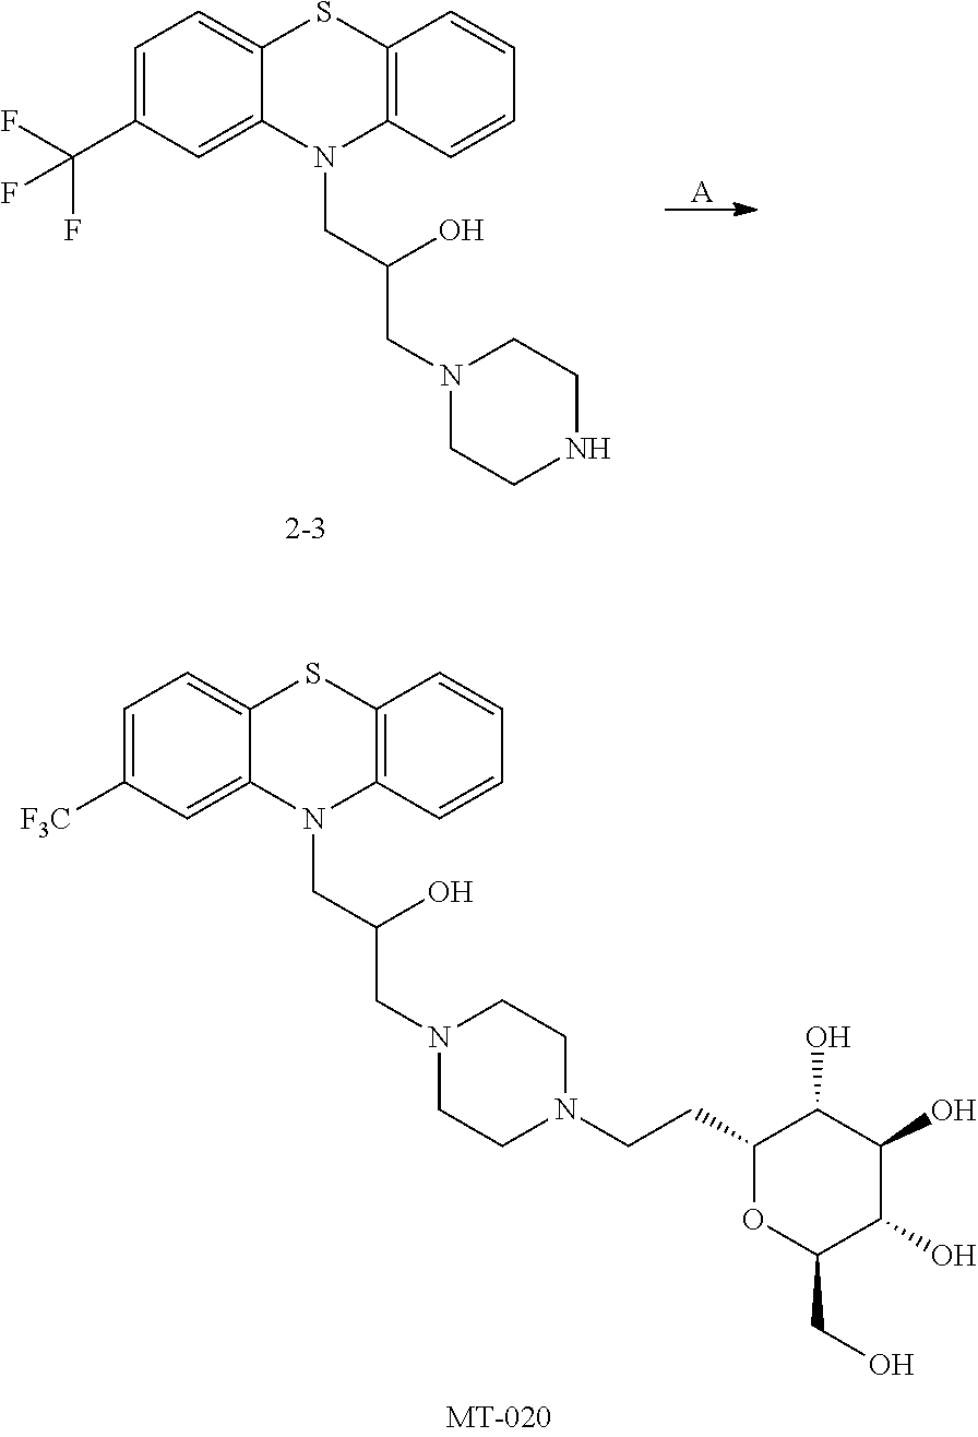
N1(CC(CN2C3=CC([F3C])=CC=C3SC3=C2C=CC=C3)O)CCN(CCC2OC(CO)C(O)C(O)C2O)CC1.C1CNCCN1CC(CN1C2=CC(C(F)(F)F)=CC=C2SC2=C1C=CC=C2)O.[A]
